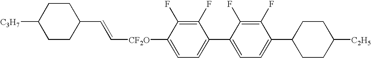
C([CF2O]C1=CC=C(C2=CC=C(C3CCC([C2H5])CC3)C(F)=C2F)C(F)=C1F)=CC1CCC([C3H7])CC1
